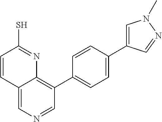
C12=CN=CC(C3=CC=C(C4=CN(C)N=C4)C=C3)=C1N=C(S)C=C2
